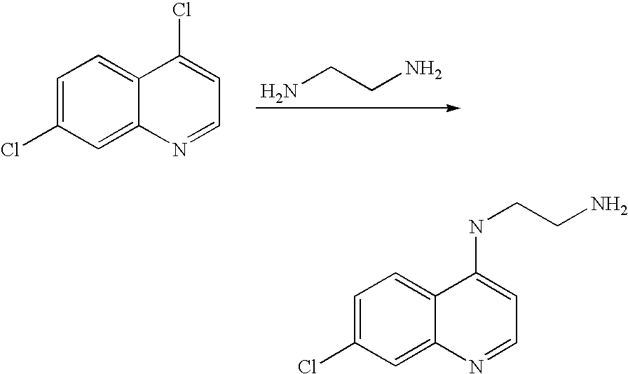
C1=C(Cl)C=C2C(=C1)C(Cl)=CC=N2.NCCN.C1=C(Cl)C=C2C(=C1)C(NCCN)=CC=N2
